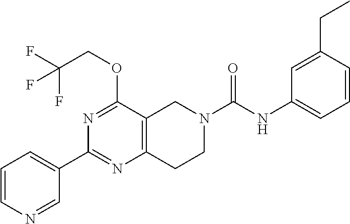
C1=CN=CC(C2=NC3=C(C(OCC(F)(F)F)=N2)CN(C(NC2=CC=CC(CC)=C2)=O)CC3)=C1
